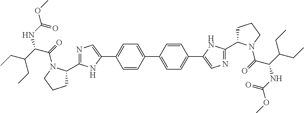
C1(C2=NC=C(C3=CC=C(C4=CC=C(C5=CN=C(C6CCCN6C(C(NC(OC)=O)C(CC)CC)=O)N5)C=C4)C=C3)N2)CCCN1C(=O)C(C(CC)CC)NC(OC)=O
